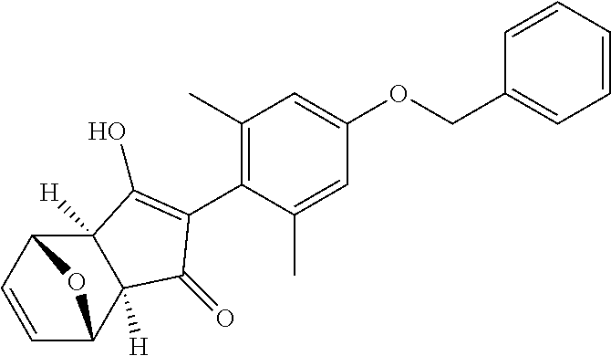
C1=CC2C3([H])C([H])(C1O2)C(=O)C(C1=C(C)C=C(OCC2=CC=CC=C2)C=C1C)=C3O
